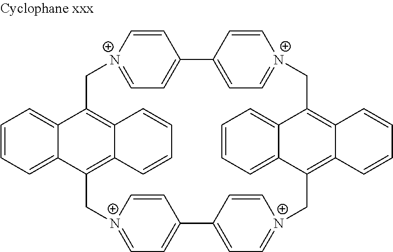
C1=CN2=CC=C1C1=CC=[N+](C=C1)CC1=C3C(=C(C4=CC=CC=C14)C[N+]1=CC=C(C4=CC=[N+](CC5=C6C(=C(C2)C2=CC=CC=C25)C=CC=C6)C=C4)C=C1)C=CC=C3
